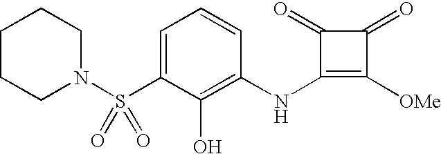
C1CCN(S(C2=CC=CC(NC3=C([OMe])C(=O)C3=O)=C2O)(=O)=O)CC1
